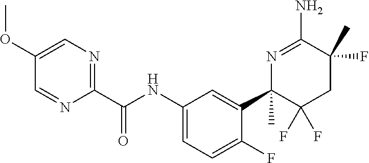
C1(OC)=CN=C(C(NC2=CC=C(F)C(C3(C)C(F)(F)CC(C)(F)C(N)=N3)=C2)=O)N=C1
